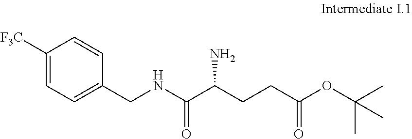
C1([F3C])=CC=C(CNC(C(CCC(OC(C)(C)C)=O)N)=O)C=C1
